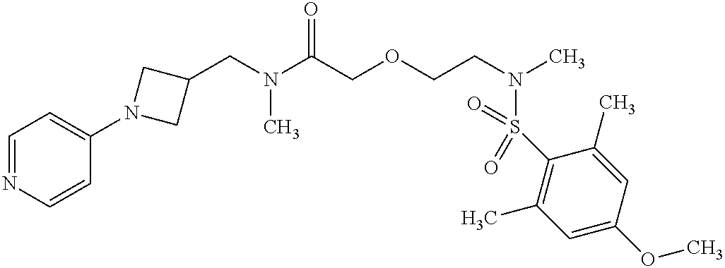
C1(CN(C(COCCN(C)S(C2=C(C)C=C(OC)C=C2C)(=O)=O)=O)C)CN(C2=CC=NC=C2)C1
